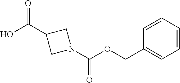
OC(C1CN(C(OCC2=CC=CC=C2)=O)C1)=O
